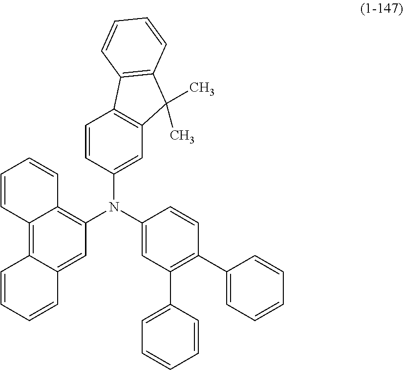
C12=C(C=C(N(C3=CC(C4=CC=CC=C4)=C(C4=CC=CC=C4)C=C3)C3=C4C(=C5C(=C3)C=CC=C5)C=CC=C4)C=C1)C(C)(C)C1=C2C=CC=C1
